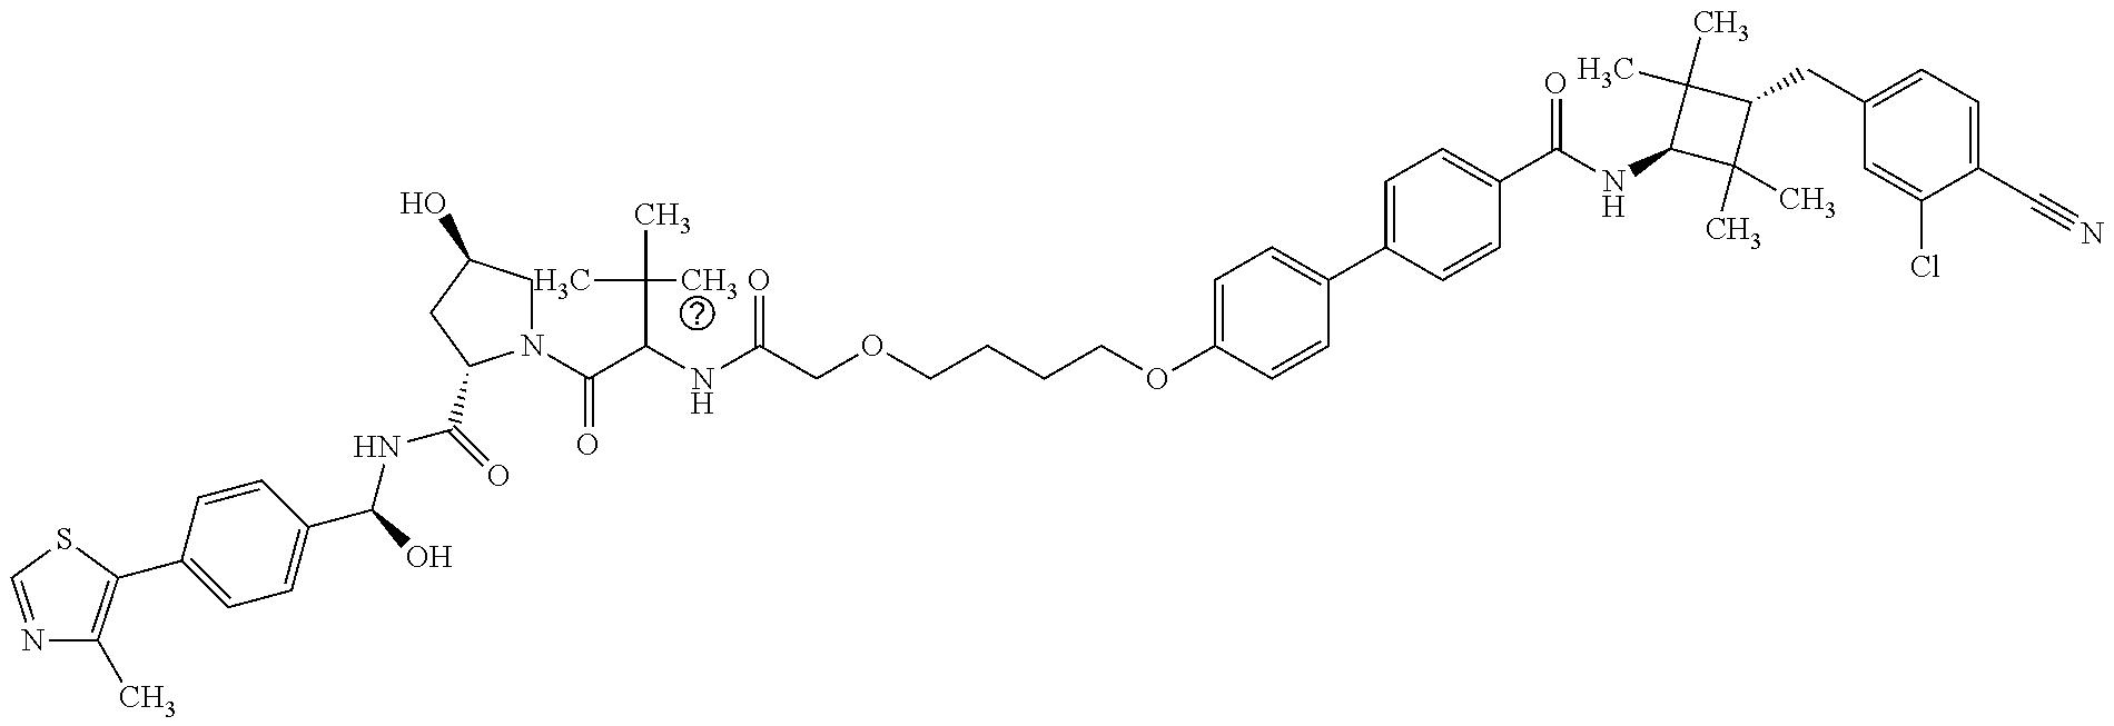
N1=CSC(C2=CC=C(C(NC(=O)C3N(C(=O)C(C(C)(C)C)NC(COCCCCOC4=CC=C(C5=CC=C(C(NC6C(C)(C)C(CC7=CC=C(C#N)C(Cl)=C7)C6(C)C)=O)C=C5)C=C4)=O)CC(O)C3)O)C=C2)=C1C
